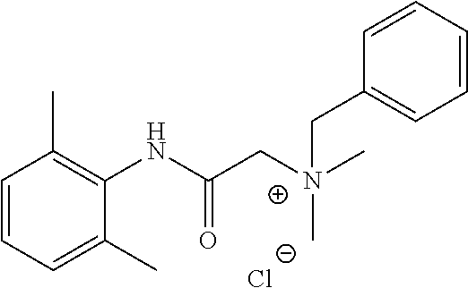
C1=CC=C(C)C(NC(C[N+](CC2=CC=CC=C2)(C)C)=O)=C1C.[Cl-]
